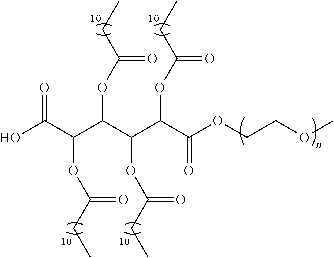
O=C(C(C(C(C(C(OCCOC)=O)OC(CC)=O)OC(CC)=O)OC(CC)=O)OC(CC)=O)O
